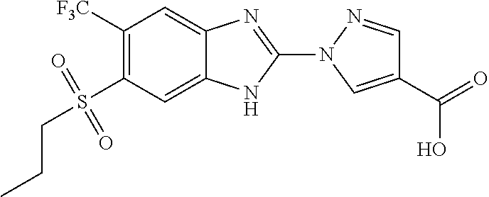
C1([F3C])=C(S(CCC)(=O)=O)C=C2C(=C1)N=C(N1C=C(C(=O)O)C=N1)N2
